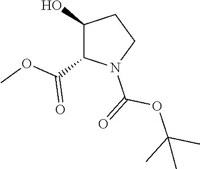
C1(O)C(C(OC)=O)N(C(OC(C)(C)C)=O)CC1
